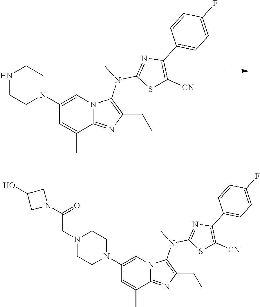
C1(N2CCNCC2)=CN2C(=NC(CC)=C2N(C)C2=NC(C3=CC=C(F)C=C3)=C([CN])S2)C(C)=C1.C1(N2CCN(CC(N3CC(O)C3)=O)CC2)=CN2C(=NC(CC)=C2N(C)C2=NC(C3=CC=C(F)C=C3)=C([CN])S2)C(C)=C1
